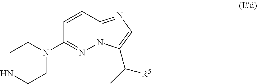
C1NCCN(C2=NN3C(=NC=C3C([R5])C)C=C2)C1
